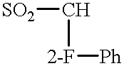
[SO2]C[2-F][Ph]
